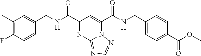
C1(C)=C(F)C=CC(CNC(C2=NC3=NC=NN3C(C(NCC3=CC=C(C(OC)=O)C=C3)=O)=C2)=O)=C1
